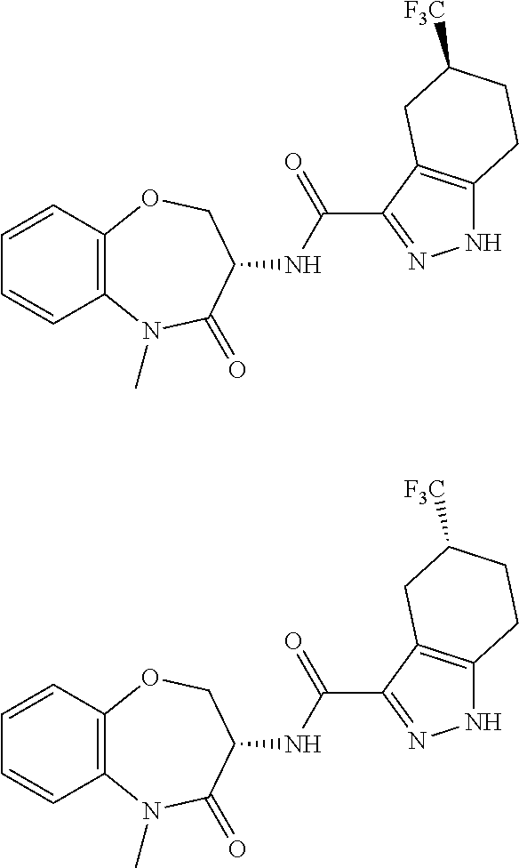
C12=C(OCC(NC(=O)C3=NNC4=C3CC([F3C])CC4)C(=O)N1C)C=CC=C2.C12=C(OCC(NC(=O)C3=NNC4=C3CC([F3C])CC4)C(=O)N1C)C=CC=C2
